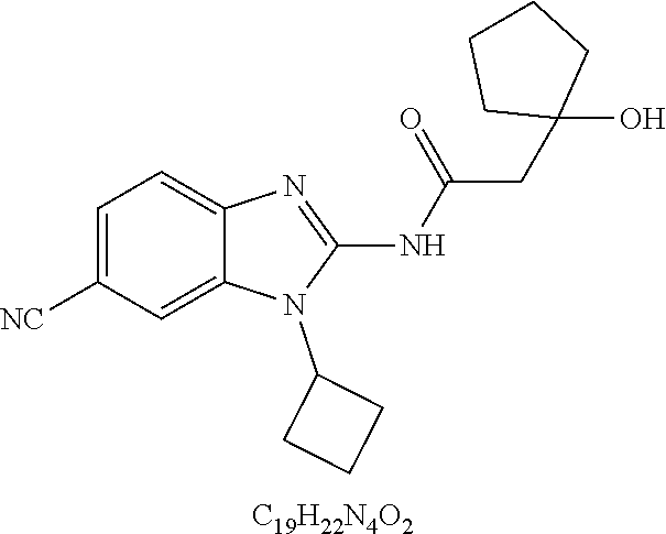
C1=C([NC])C=C2C(=C1)N=C(NC(CC1(O)CCCC1)=O)N2C1CCC1.[C19H22N4O2]
